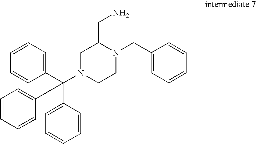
C1(C(C2=CC=CC=C2)(N2CC(CN)N(CC3=CC=CC=C3)CC2)C2=CC=CC=C2)=CC=CC=C1
